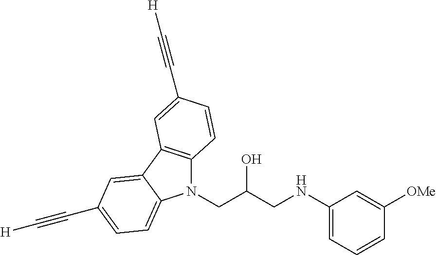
N1(CC(O)CNC2=CC=CC([OMe])=C2)C2=C(C3=CC(C#C[H])=CC=C13)C=C(C#C[H])C=C2
